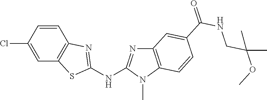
C1(Cl)=CC2=C(C=C1)N=C(NC1=NC3=C(N1C)C=CC(C(NCC(C)(OC)C)=O)=C3)S2
